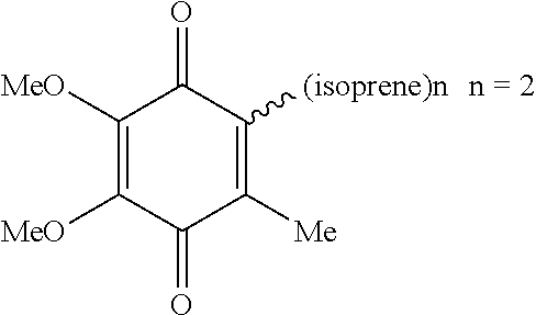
C1(=O)C([MeO])=C([MeO])C(=O)C([Me])=C1[(isoprene)n].[n = 2]
